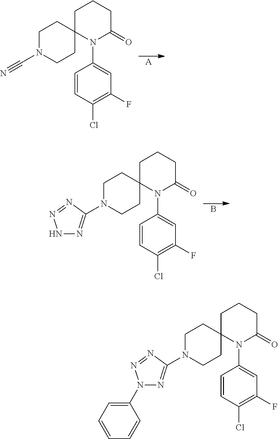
C(N1CCC2(CC1)N(C1=CC(F)=C(Cl)C=C1)C(=O)CCC2)#N.[A].N1N=C(N2CCC3(CC2)N(C2=CC(F)=C(Cl)C=C2)C(=O)CCC3)N=N1.B.N1(C2=CC=CC=C2)N=C(N2CCC3(CC2)N(C2=CC(F)=C(Cl)C=C2)C(=O)CCC3)N=N1
